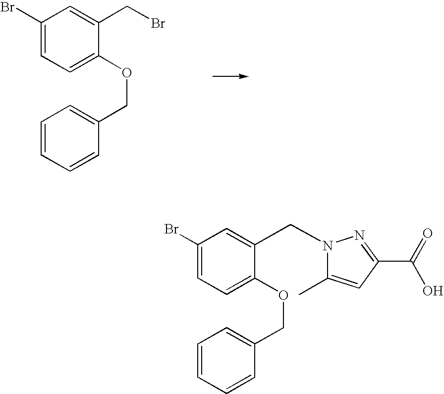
C1(Br)=CC=C(OCC2=CC=CC=C2)C(CBr)=C1.C1(Br)=CC=C(OCC2=CC=CC=C2)C(CN2C(C)=CC(C(=O)O)=N2)=C1
